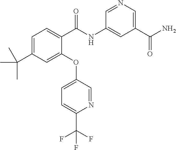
C1(OC2=CC=C(C(F)(F)F)N=C2)=CC(C(C)(C)C)=CC=C1C(NC1=CC(C(N)=O)=CN=C1)=O
